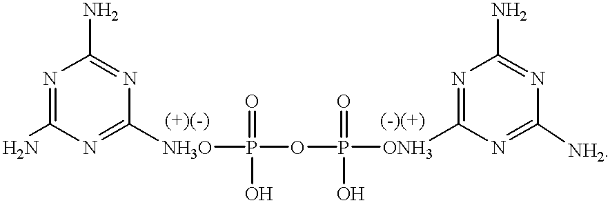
N1=C(N)N=C([NH3O]P(OP([ONH3]C2=NC(N)=NC([NH2])=N2)(=O)O)(=O)O)N=C1N
